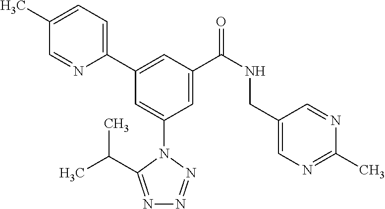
C1=C(C)C=NC(C2=CC(C(NCC3=CN=C(C)N=C3)=O)=CC(N3C(C(C)C)=NN=N3)=C2)=C1
